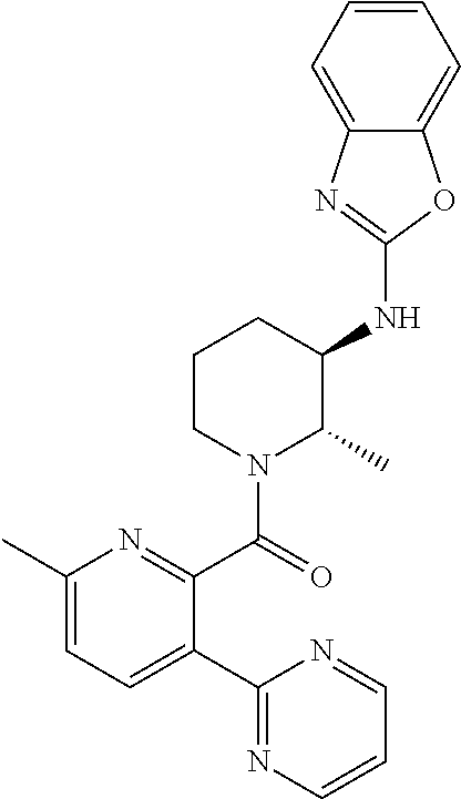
C1(NC2CCCN(C(=O)C3=NC(C)=CC=C3C3=NC=CC=N3)C2C)=NC2=CC=CC=C2O1
